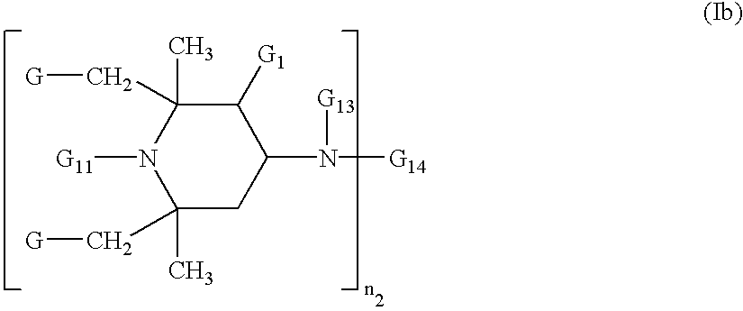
C1(C)(C[G])CC(N([G14])[G13])C([G1])C(C)(C[G])N1[G11]
